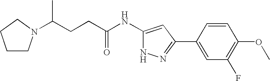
C(CCC(NC1=CC(C2=CC(F)=C(OC)C=C2)=NN1)=O)(N1CCCC1)C
